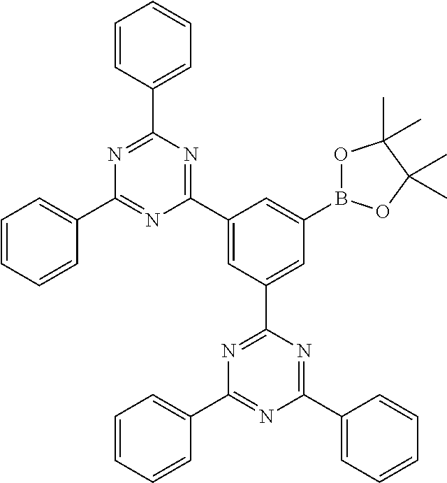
C1=CC=CC(C2=NC(C3=CC(C4=NC(C5=CC=CC=C5)=NC(C5=CC=CC=C5)=N4)=CC(B4OC(C)(C)C(C)(C)O4)=C3)=NC(C3=CC=CC=C3)=N2)=C1
